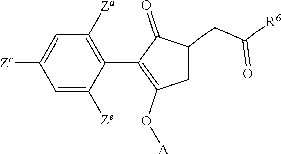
C1=C([Ze])C(C2=C(O[A])CC(CC([R6])=O)C2=O)=C([Za])C=C1[Zc]
